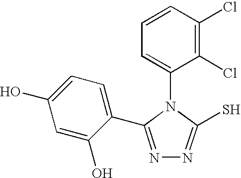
C1(N2C(S)=NN=C2C2=CC=C(O)C=C2O)=CC=CC(Cl)=C1Cl
